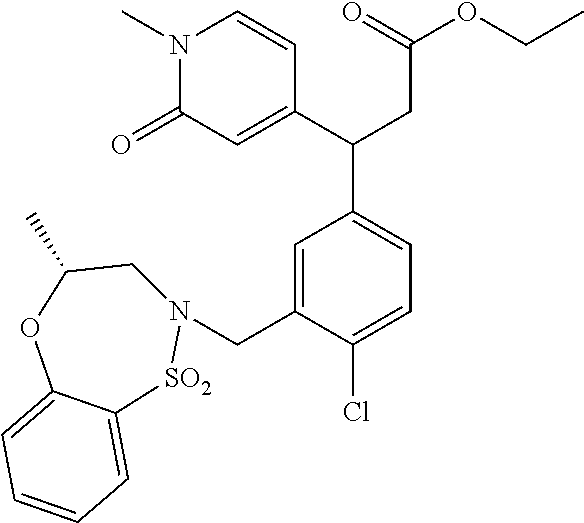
C1=C(C(C2=CC=C(Cl)C(CN3CC(C)OC4=CC=CC=C4[SO2]3)=C2)CC(OCC)=O)C=CN(C)C1=O
